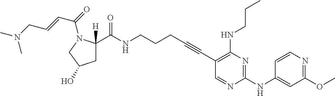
C(NCCCC#CC1=C(NCCC)N=C(NC2=CC(OC)=NC=C2)N=C1)(=O)C1([H])CC(O)CN1C(=O)C=CCN(C)C
